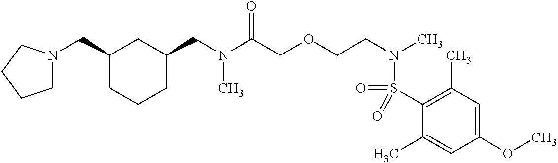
C1(CN(C)C(=O)COCCN(S(=O)(C2=C(C)C=C(OC)C=C2C)=O)C)CC(CN2CCCC2)CCC1
